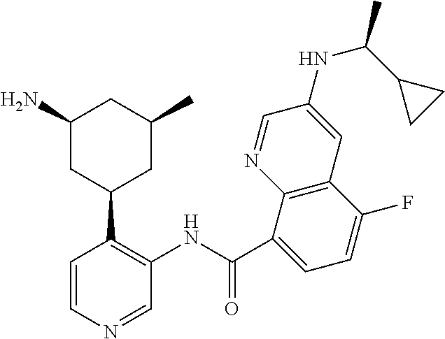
C1=NC2=C(C=C1NC(C)C1CC1)C(F)=CC=C2C(NC1=C(C2CC(C)CC(N)C2)C=CN=C1)=O
